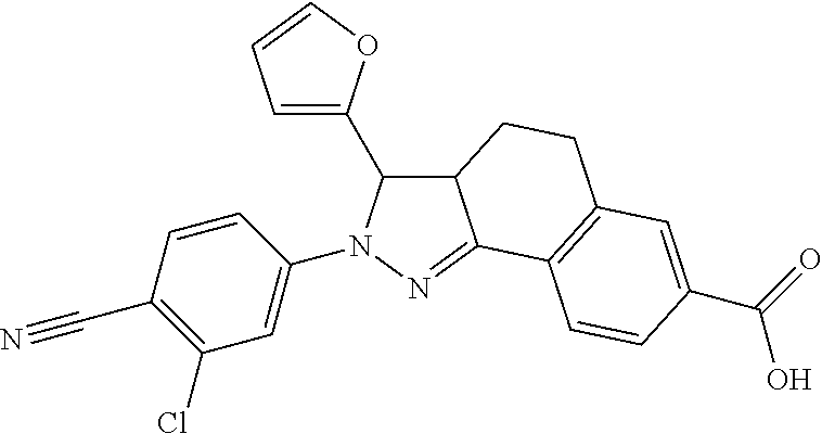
C12C(C3=CC=CO3)N(C3=CC(Cl)=C(C#N)C=C3)N=C1C1=C(CC2)C=C(C(O)=O)C=C1
